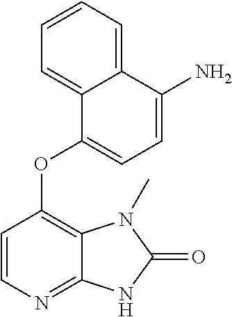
C12=CC=CC=C1C(OC1=C3C(=NC=C1)NC(=O)N3C)=CC=C2N
